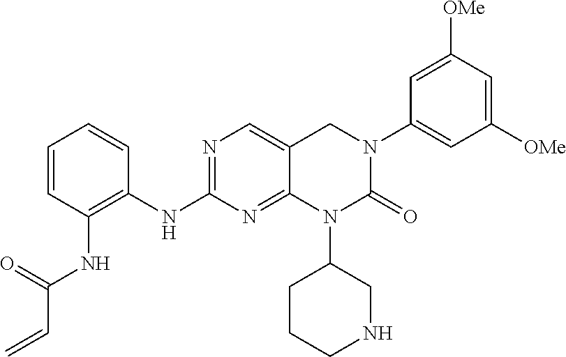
N1=C(NC2=C(NC(C=C)=O)C=CC=C2)N=C2N(C3CCCNC3)C(=O)N(C3=CC([OMe])=CC([OMe])=C3)CC2=C1
